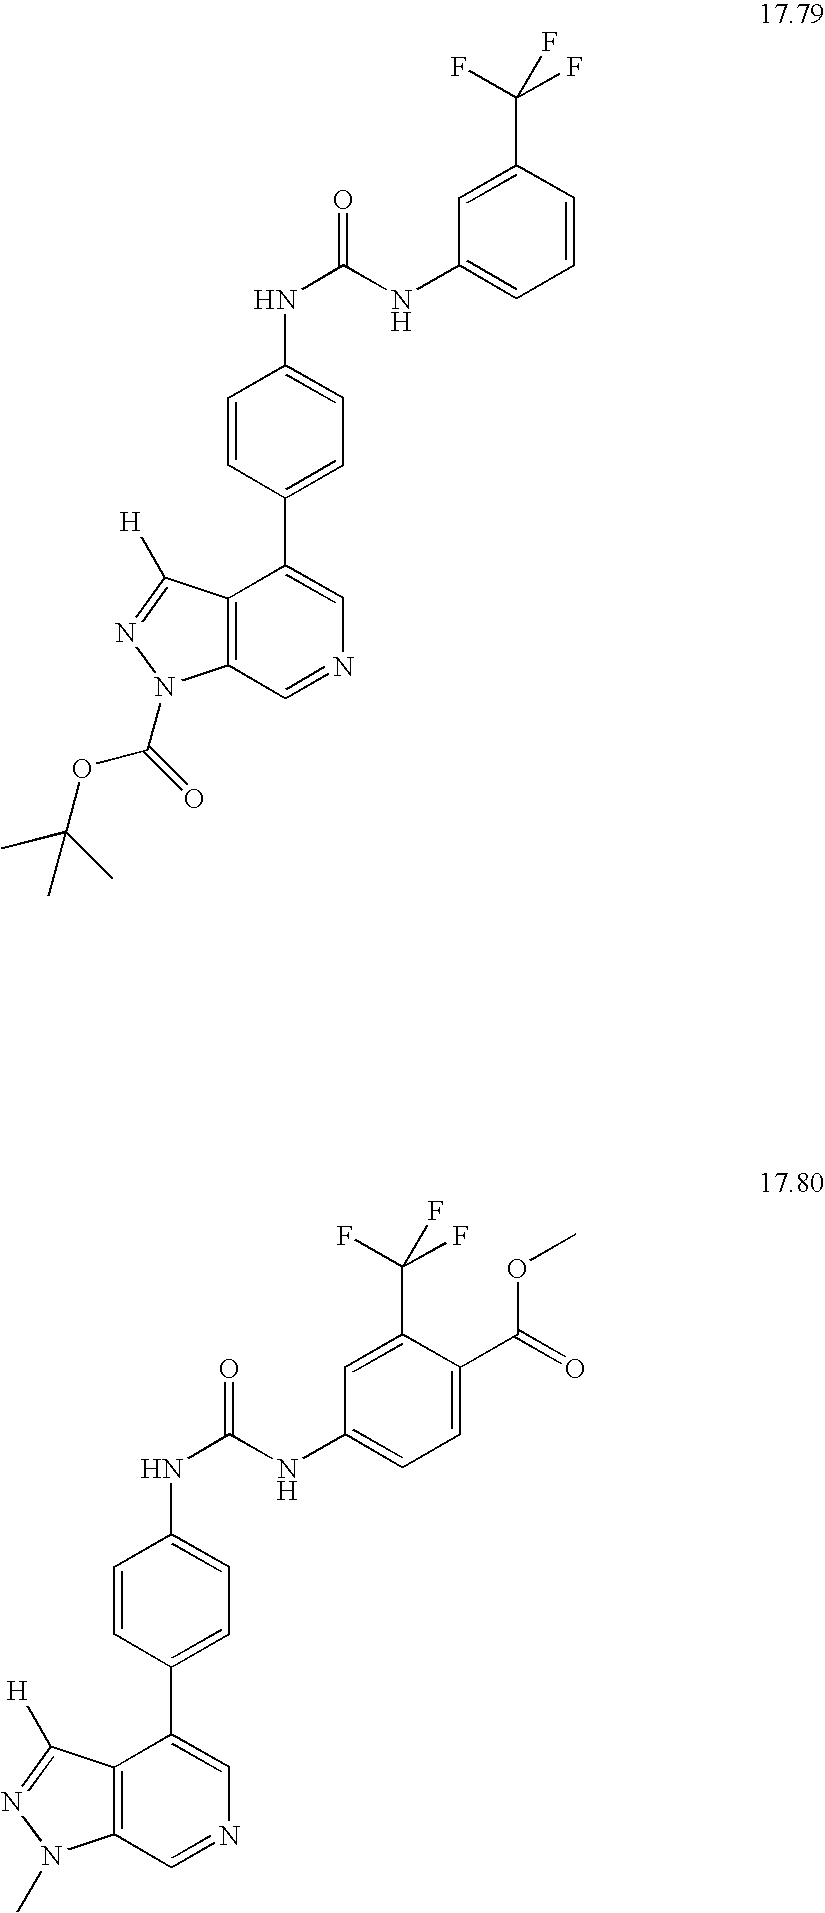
C1=CC(C(F)(F)F)=CC(NC(NC2=CC=C(C3=CN=CC4=C3C([H])=NN4C(OC(C)(C)C)=O)C=C2)=O)=C1.C1=C(C(=O)OC)C(C(F)(F)F)=CC(NC(NC2=CC=C(C3=CN=CC4=C3C([H])=NN4C)C=C2)=O)=C1
